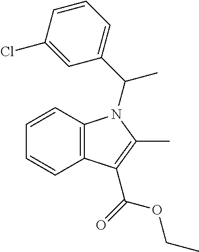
C1=CC=CC2=C1N(C(C1=CC=CC(Cl)=C1)C)C(C)=C2C(=O)OCC
